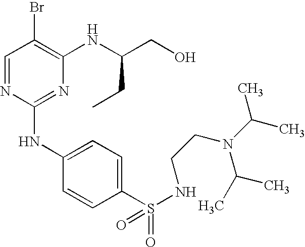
C1=NC(NC2=CC=C(S(=O)(=O)NCCN(C(C)C)C(C)C)C=C2)=NC(NC(CO)CC)=C1Br
